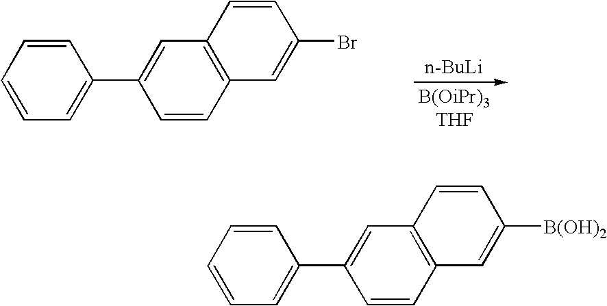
C1=CC2=C(C=C1C1=CC=CC=C1)C=CC(Br)=C2.[n-BuLi].C1=CC2=C(C=C1C1=CC=CC=C1)C=CC([B(OH)2])=C2
